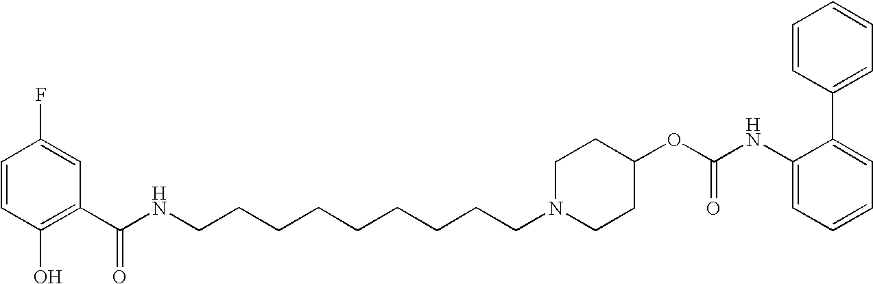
C1=CC(O)=C(C(NCCCCCCCCCN2CCC(OC(NC3=CC=CC=C3C3=CC=CC=C3)=O)CC2)=O)C=C1F
